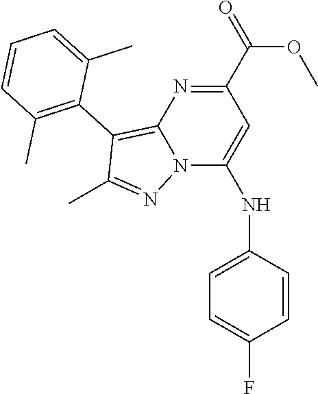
C1(C(=O)OC)=NC2=C(C3=C(C)C=CC=C3C)C(C)=NN2C(NC2=CC=C(F)C=C2)=C1
